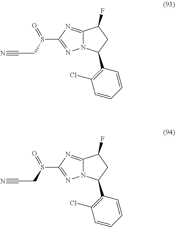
N12C(=NC(S(CC#N)=O)=N1)C(F)CC2C1=C(Cl)C=CC=C1.N12C(=NC(S(CC#N)=O)=N1)C(F)CC2C1=C(Cl)C=CC=C1
